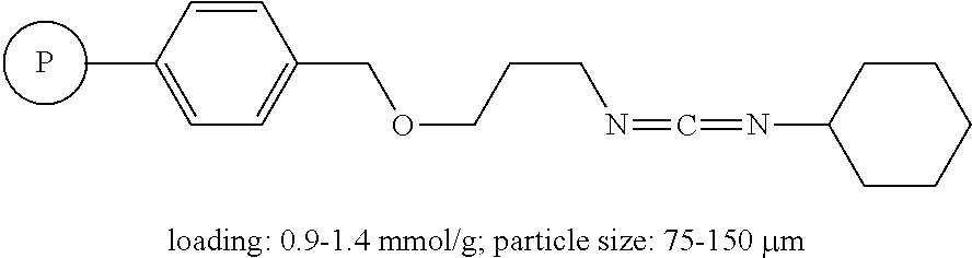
P.C1(C)=CC=C(COCCCN=C=NC2CCCCC2)C=C1
